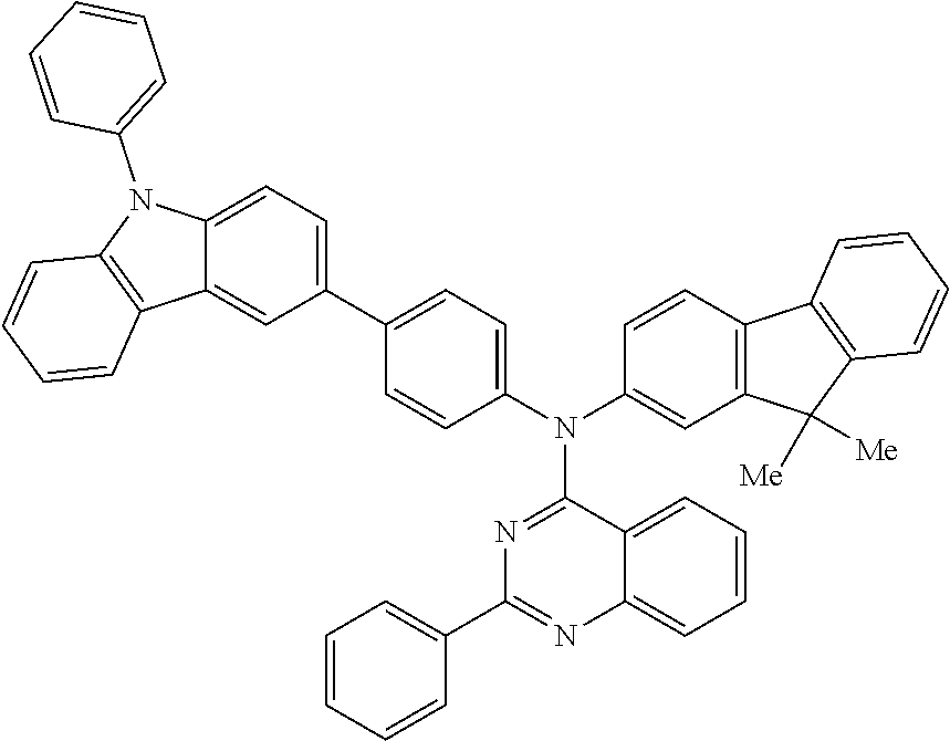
C1=CC(N(C2=CC3=C(C=C2)C2=C(C3([Me])[Me])C=CC=C2)C2=NC(C3=CC=CC=C3)=NC3=CC=CC=C23)=CC=C1C1=CC=C2C(=C1)C1=C(N2C2=CC=CC=C2)C=CC=C1
